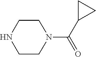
N1(C(C2CC2)=O)CCNCC1
